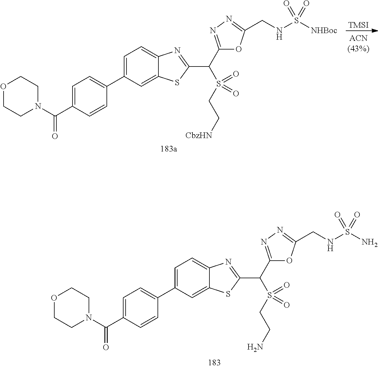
[TMSI].O1CCN(C(=O)C2=CC=C(C3=CC=C4C(=C3)SC(C(S(CC[CbzHN])(=O)=O)C3=NN=C(CNS([NHBoc])(=O)=O)O3)=N4)C=C2)CC1.O1CCN(C(=O)C2=CC=C(C3=CC=C4C(=C3)SC(C(S(CCN)(=O)=O)C3=NN=C(CNS(N)(=O)=O)O3)=N4)C=C2)CC1
